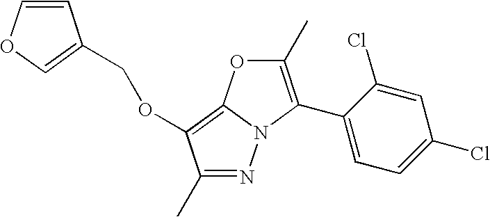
N1=C(C)C(OCC2=COC=C2)=C2N1C(C1=CC=C(Cl)C=C1Cl)=C(C)O2
